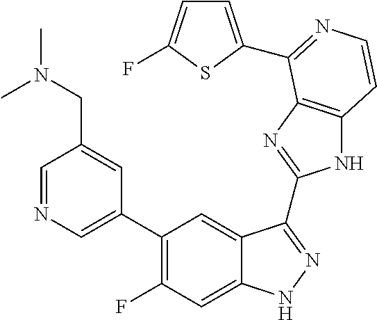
C1=C(C2=C(F)C=C3C(=C2)C(C2=NC4=C(N2)C=CN=C4C2=CC=C(F)S2)=NN3)C=C(CN(C)C)C=N1
